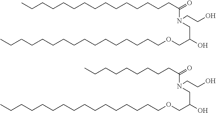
CCCCCCCCCCCCCCCCOCC(O)CN(C(CCCCCCCCCCCCCCC)=O)CCO.CCCCCCCCCCCCCCCCOCC(O)CN(C(CCCCCCCCC)=O)CCO
